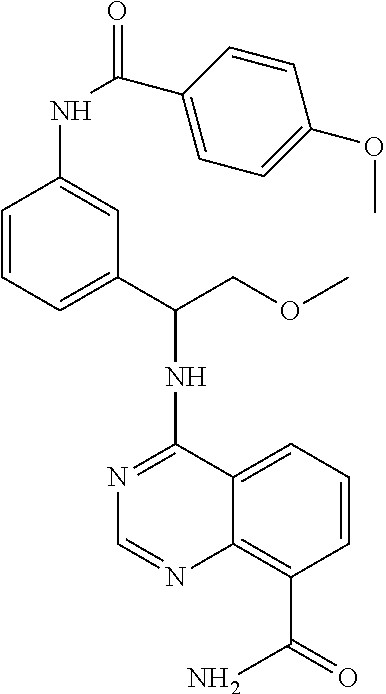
N1=C(NC(COC)C2=CC=CC(NC(C3=CC=C(OC)C=C3)=O)=C2)C2=CC=CC(C(=O)N)=C2N=C1
